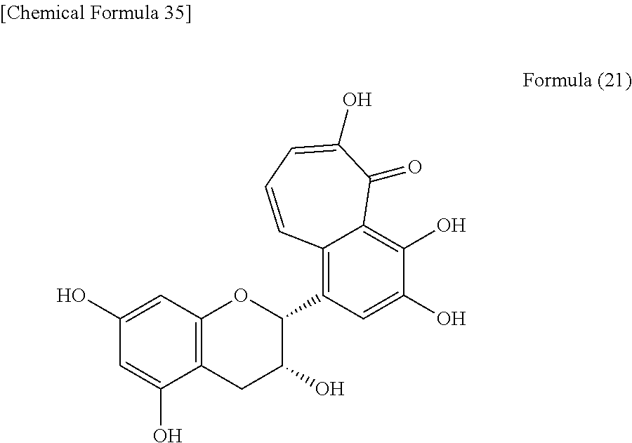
C1(O)=CC2=C(C(O)=C1)CC(O)C(C1=C3C(=C(O)C(O)=C1)C(=O)C(O)=CC=C3)O2
